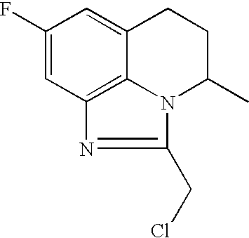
C1(F)=CC2=C3C(=C1)CCC(C)N3C(CCl)=N2
